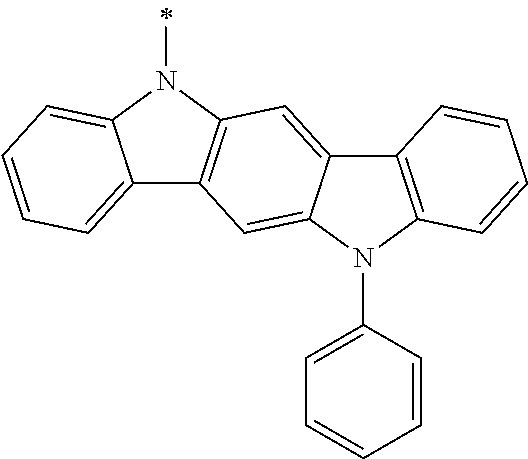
C12=CC=CC=C1N(C)C1=C2C=C2C(=C1)C1=C(N2C2=CC=CC=C2)C=CC=C1
